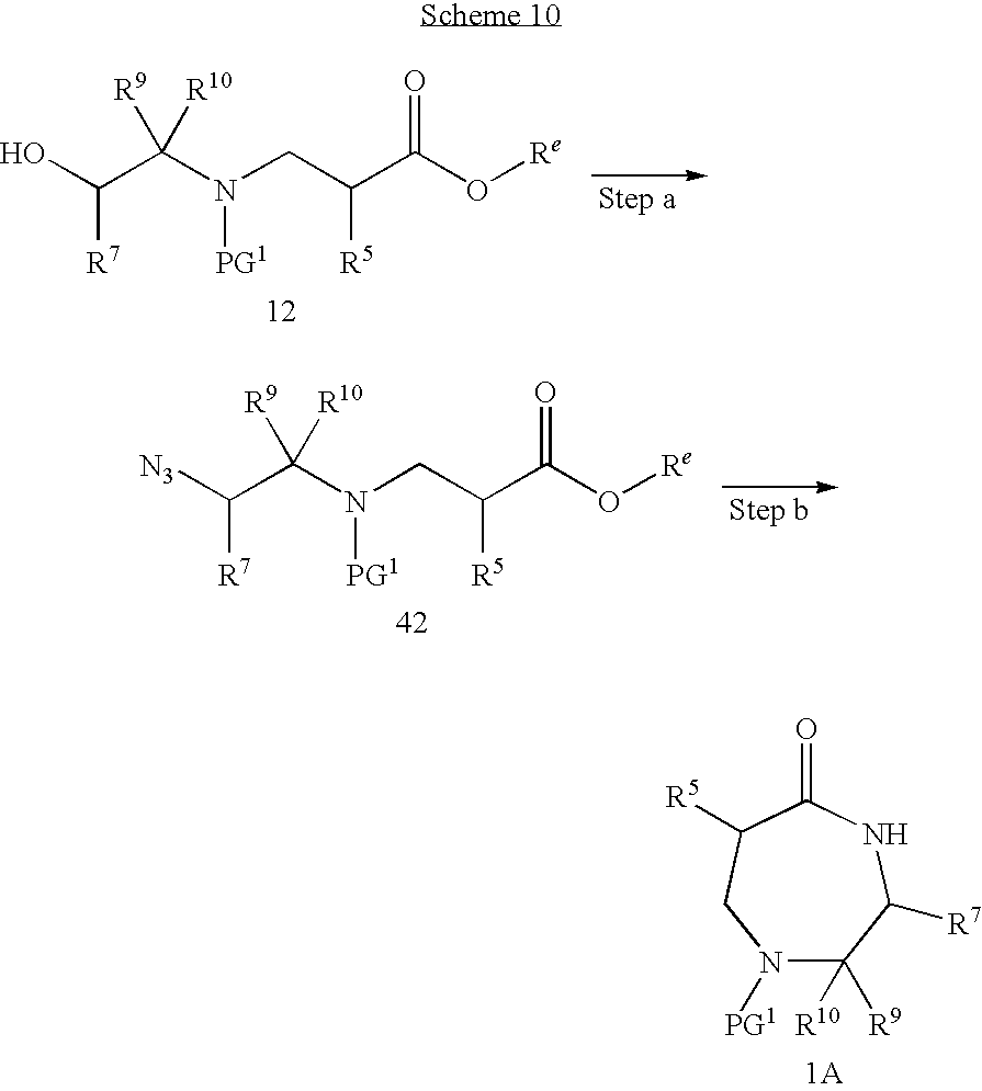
OC(C(N(CC(C(O[Re])=O)[R5])[PG1])([R9])[R10])[R7].[N3]C(C(N(CC(C(O[Re])=O)[R5])[PG1])([R9])[R10])[R7].N1([PG1])C([R9])([R10])C([R7])NC(=O)C([R5])C1
